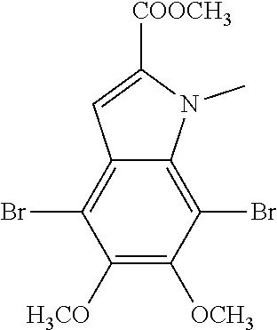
C12=C(Br)C([H3CO])=C([OCH3])C(Br)=C1N(C)C([COOCH3])=C2
